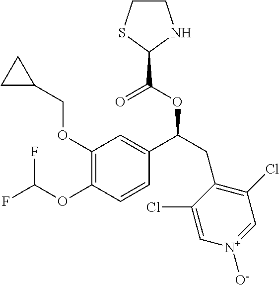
C1(OCC2CC2)=C(OC(F)F)C=CC(C(CC2=C(Cl)C=[N+]([O-])C=C2Cl)OC(=O)C2NCCS2)=C1
